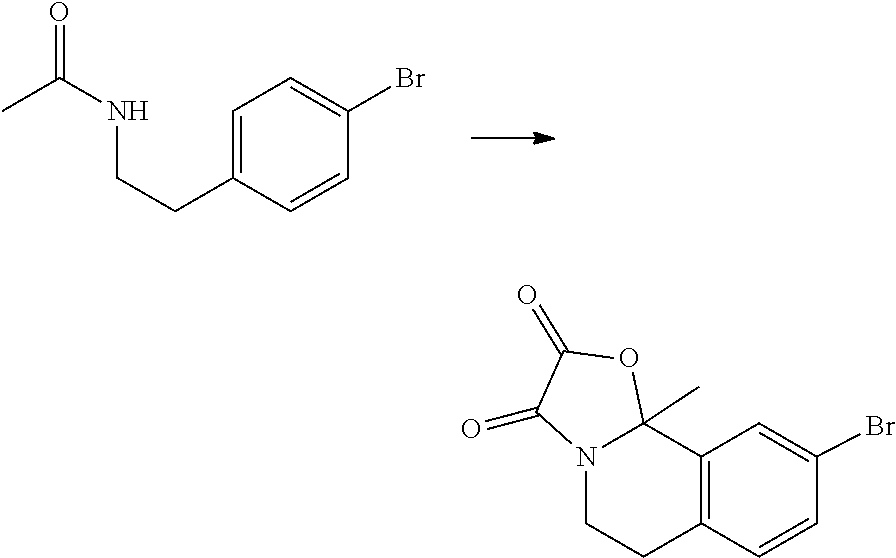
C1=C(Br)C=CC(CCNC(=O)C)=C1.C1=CC(Br)=CC2=C1CCN1C2(C)OC(=O)C1=O
